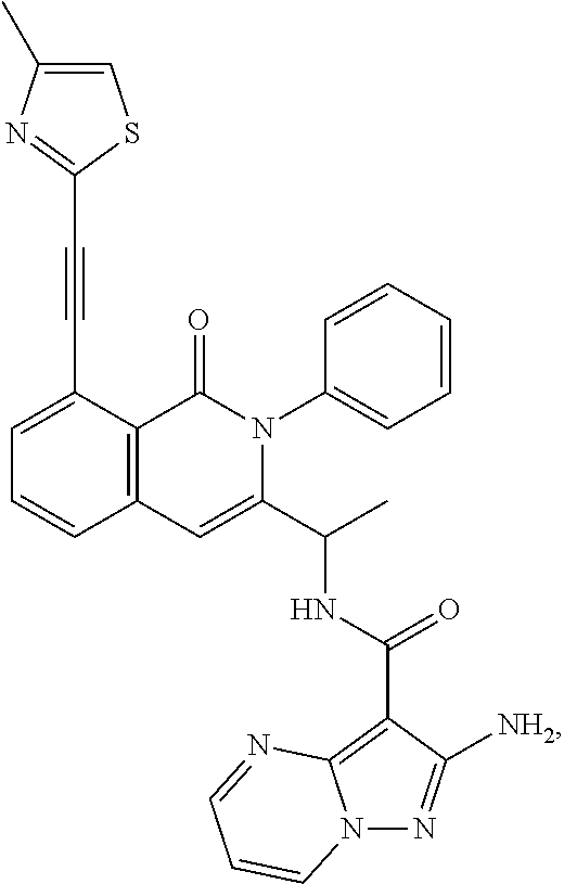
C1=C(C#CC2=NC(C)=CS2)C2=C(C=C1)C=C(C(C)NC(C1=C3N(N=C1[NH2])C=CC=N3)=O)N(C1=CC=CC=C1)C2=O
